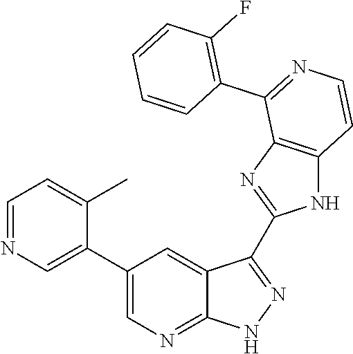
C1=NC=C(C2=CN=C3C(=C2)C(C2=NC4=C(N2)C=CN=C4C2=C(F)C=CC=C2)=NN3)C(C)=C1
